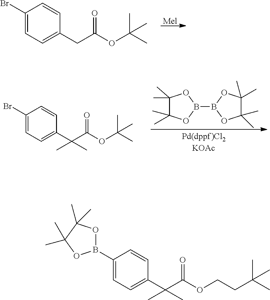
C1(Br)=CC=C(CC(OC(C)(C)C)=O)C=C1.B1(B2OC(C)(C)C(C)(C)O2)OC(C)(C)C(C)(C)O1.C1(Br)=CC=C(C(C)(C(OC(C)(C)C)=O)C)C=C1.C1(B2OC(C)(C)C(C)(C)O2)=CC=C(C(C)(C(OCCC(C)(C)C)=O)C)C=C1
